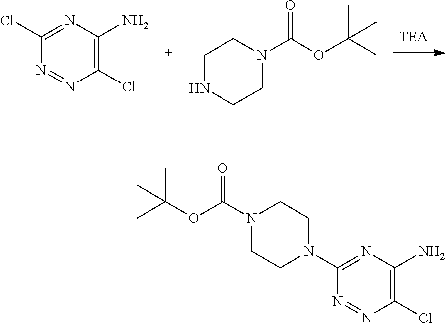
N1=NC(Cl)=C(N)N=C1Cl.C1NCCN(C(OC(C)(C)C)=O)C1.C1CN(C(OC(C)(C)C)=O)CCN1C1=NC(N)=C(Cl)N=N1
